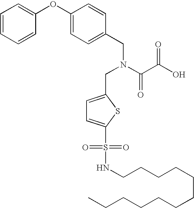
C1=CC(CN(C(C(O)=O)=O)CC2=CC=C(S(NCCCCCCCCCCCC)(=O)=O)S2)=CC=C1OC1=CC=CC=C1
